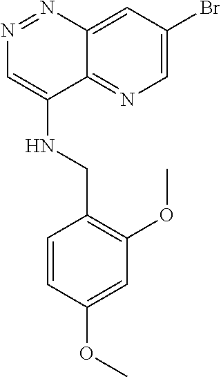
C12=NC=C(Br)C=C1N=NC=C2NCC1=C(OC)C=C(OC)C=C1
